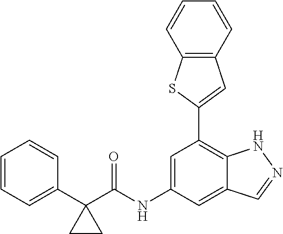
C12=C(C=CC=C1)C=C(C1=C3C(=CC(NC(=O)C4(C5=CC=CC=C5)CC4)=C1)C=NN3)S2
